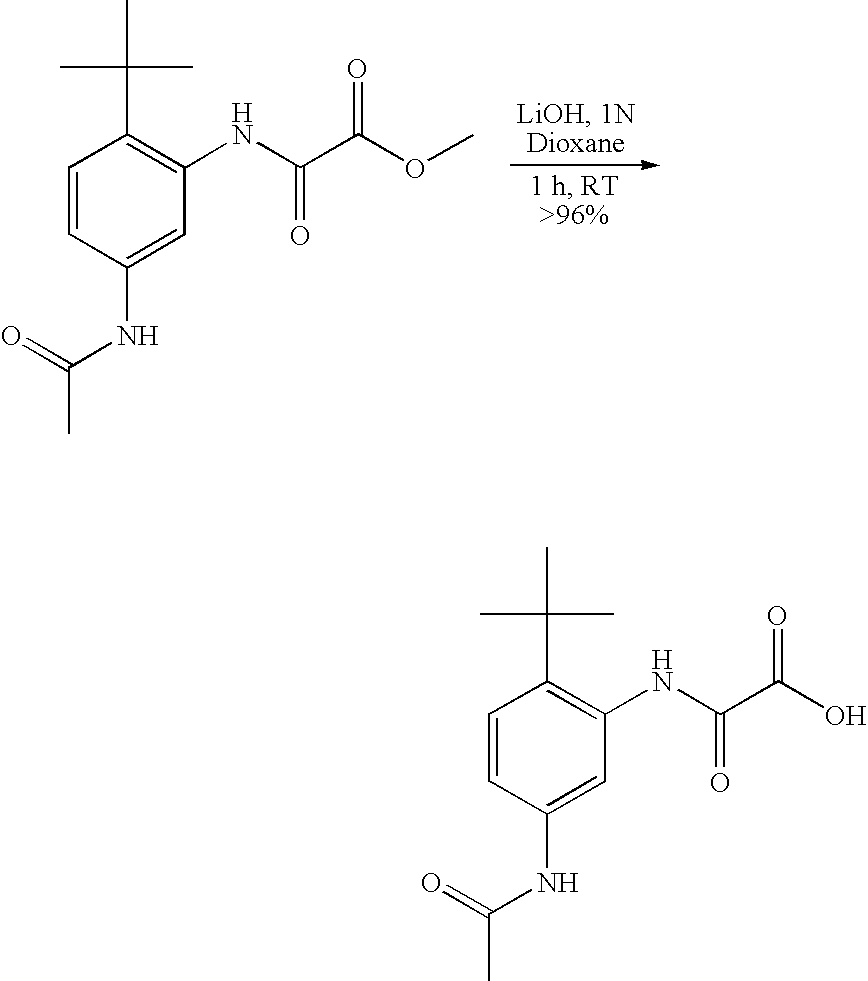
C1=CC(NC(=O)C)=CC(NC(C(OC)=O)=O)=C1C(C)(C)C.C1=CC(NC(=O)C)=CC(NC(C(O)=O)=O)=C1C(C)(C)C
